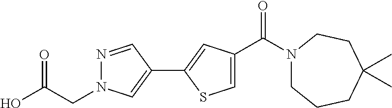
N1=CC(C2=CC(C(N3CCCC(C)(C)CC3)=O)=CS2)=CN1CC(O)=O
